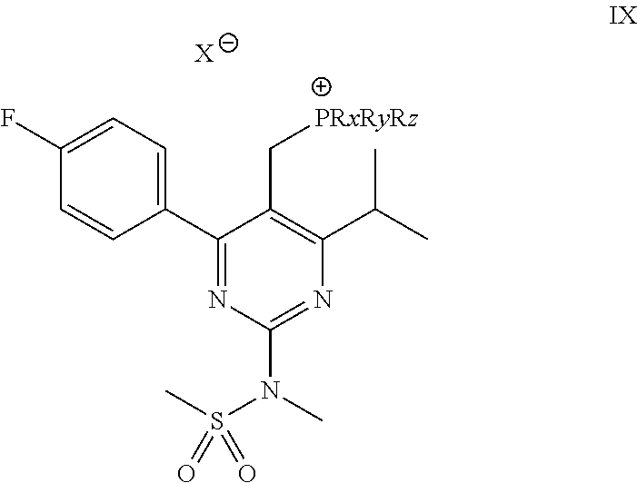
C1(F)=CC=C(C2=NC(N(C)S(C)(=O)=O)=NC(C(C)C)=C2C[PRxRyRz])C=C1.[X]
